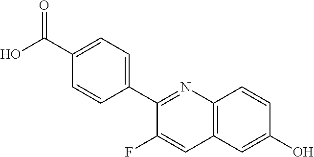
C12=C(C=C(O)C=C1)C=C(F)C(C1=CC=C(C(O)=O)C=C1)=N2
